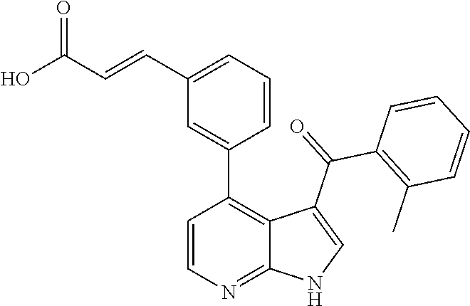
C1=CN=C2C(=C1C1=CC(C=CC(O)=O)=CC=C1)C(C(=O)C1=C(C)C=CC=C1)=CN2
